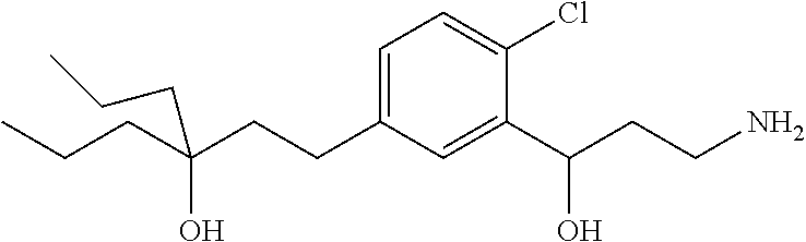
C(C(CCC1=CC=C(Cl)C(C(CCN)O)=C1)(O)CCC)CC
